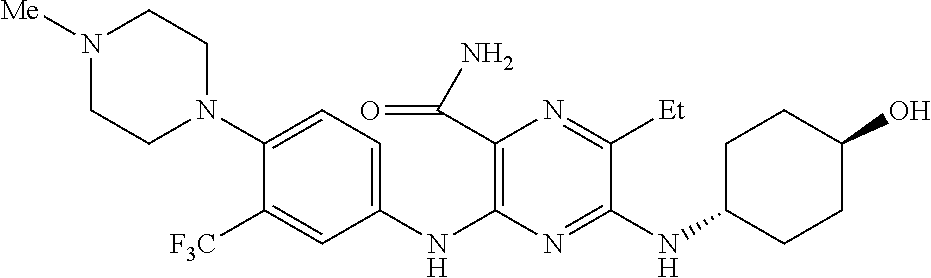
C1(NC2=C(C(N)=O)N=C([Et])C(NC3CCC(O)CC3)=N2)=CC=C(N2CCN([Me])CC2)C([F3C])=C1
